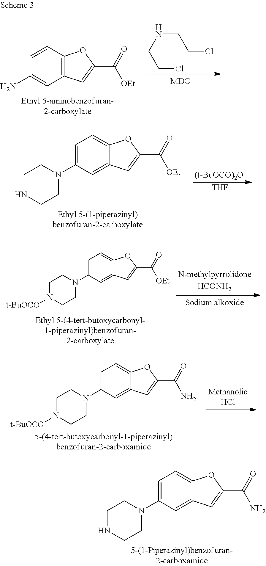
C12=C(C=CC(N)=C1)OC(C(=O)[OEt])=C2.C(NCCCl)CCl.C12=CC(N3CCNCC3)=CC=C1OC(C(=O)[OEt])=C2.[(t-BuOCO)2O].[THF].C12=CC(N3CCN([t-BuOCO])CC3)=CC=C1OC(C(=O)[OEt])=C2.C12=CC(N3CCN([t-BuOCO])CC3)=CC=C1OC(C(=O)N)=C2.C12=CC(N3CCNCC3)=CC=C1OC(C(=O)N)=C2
